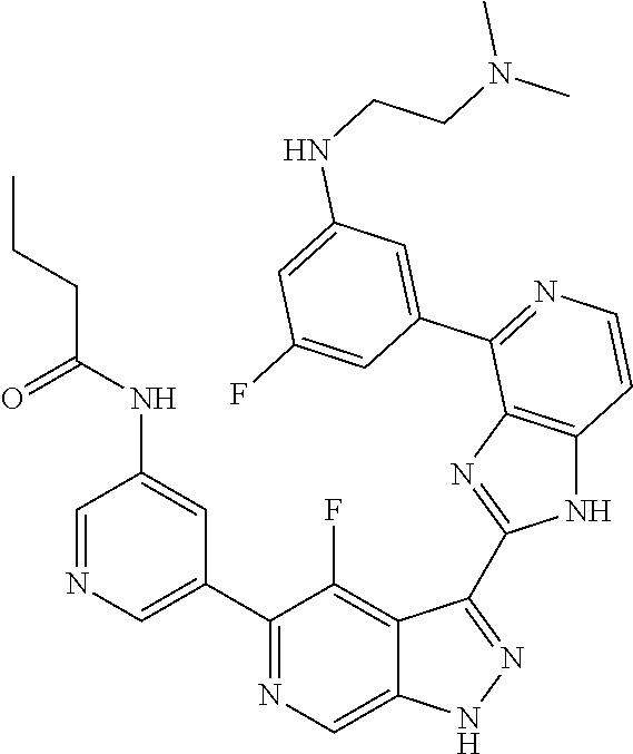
C1=NC=C(C2=NC=C3C(=C2F)C(C2=NC4=C(N2)C=CN=C4C2=CC(NCCN(C)C)=CC(F)=C2)=NN3)C=C1NC(CCC)=O
